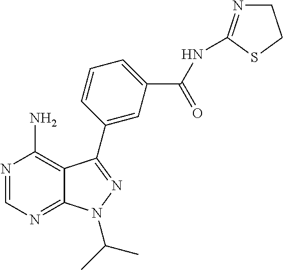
N1=CN=C2C(=C1N)C(C1=CC(C(NC3=NCCS3)=O)=CC=C1)=NN2C(C)C
